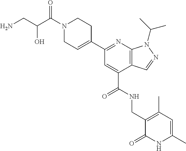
C1N(C(C(CN)O)=O)CCC(C2=NC3=C(C(C(=O)NCC4=C(C)C=C(C)NC4=O)=C2)C=NN3C(C)C)=C1
